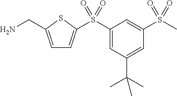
C1=C(CN)SC(S(C2=CC(C(C)(C)C)=CC(S(C)(=O)=O)=C2)(=O)=O)=C1
